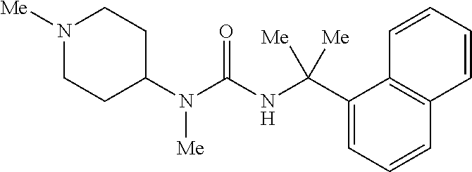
N1([Me])CCC(N(C(NC(C2=CC=CC3=C2C=CC=C3)([Me])[Me])=O)[Me])CC1
